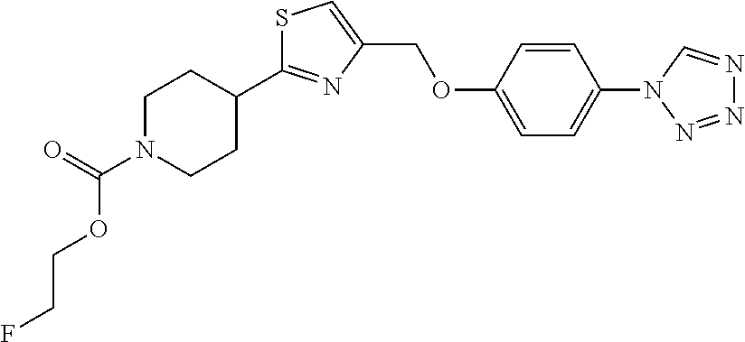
S1C(C2CCN(C(=O)OCCF)CC2)=NC(COC2=CC=C(N3N=NN=C3)C=C2)=C1
